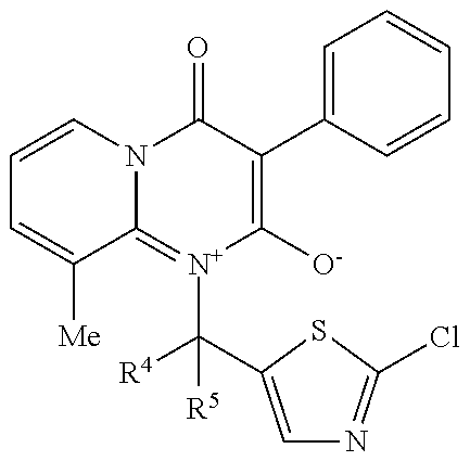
C1=CN2C(=[N+](C([R4])([R5])C3=CN=C(Cl)S3)C([O-])=C(C3=CC=CC=C3)C2=O)C([Me])=C1
